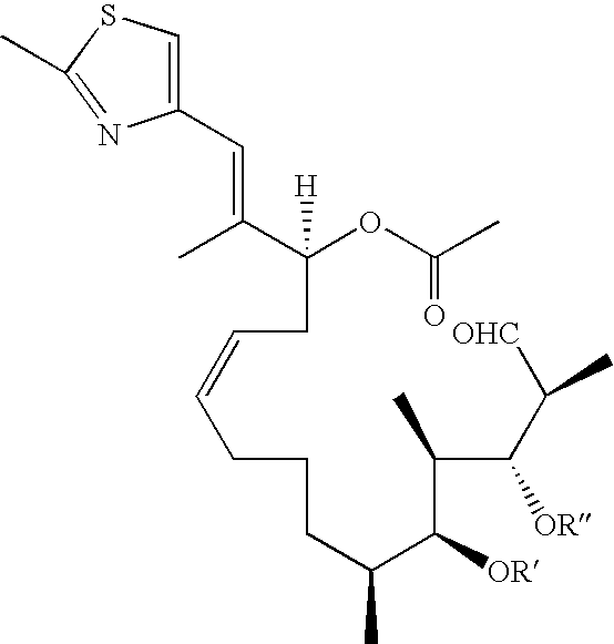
C1(C=C(C(OC(C)=O)([H])CC=CCCCC(C(C(C(C([OHC])C)[OR])C)[OR])C)C)=CSC(C)=N1
